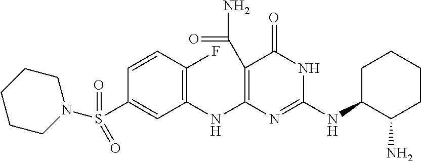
C1=CC(F)=C(NC2=C(C(=O)N)C(=O)NC(NC3C(N)CCCC3)=N2)C=C1S(=O)(=O)N1CCCCC1
